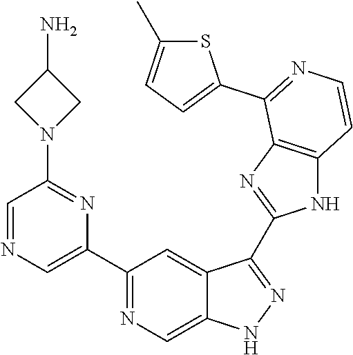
C1(C2=CN=CC(N3CC(N)C3)=N2)=NC=C2C(=C1)C(C1=NC3=C(N1)C=CN=C3C1=CC=C(C)S1)=NN2
